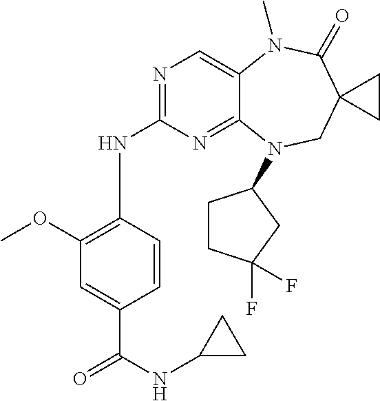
N1=C(NC2=C(OC)C=C(C(NC3CC3)=O)C=C2)N=C2C(=C1)N(C)C(=O)C1(CN2C2CCC(F)(F)C2)CC1
